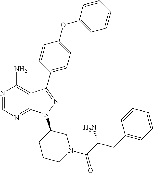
N1=CN=C2C(=C1N)C(C1=CC=C(OC3=CC=CC=C3)C=C1)=NN2C1CCCN(C(C(CC2=CC=CC=C2)N)=O)C1
